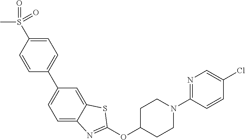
C1=C(S(C)(=O)=O)C=CC(C2=CC=C3C(=C2)SC(OC2CCN(C4=NC=C(Cl)C=C4)CC2)=N3)=C1
